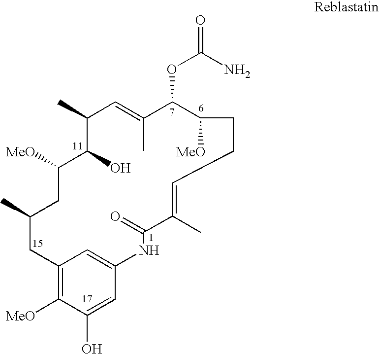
C1(C)C(O)C([MeO])CC(C)CC2=C([MeO])C(O)=CC(=C2)NC(=O)C(C)=CCCC([MeO])C(OC(=O)N)C(C)=C1
